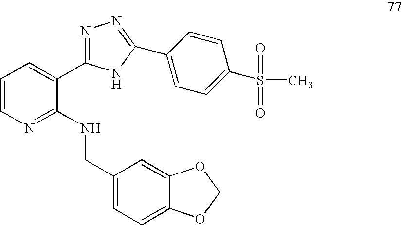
C1=CN=C(NCC2=CC=C3C(=C2)OCO3)C(C2=NN=C(C3=CC=C(S(=O)(C)=O)C=C3)N2)=C1
